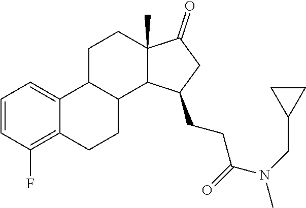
C1=CC(F)=C2C(=C1)C1C(CC2)C2C(C)(CC1)C(=O)CC2CCC(N(CC1CC1)C)=O
